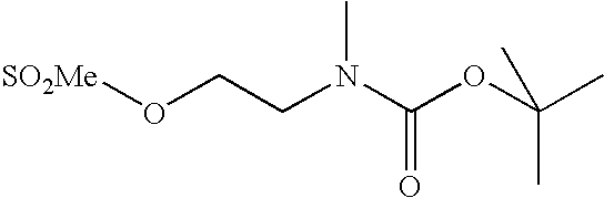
O(CCN(C(OC(C)(C)C)=O)C)[SO2Me]
